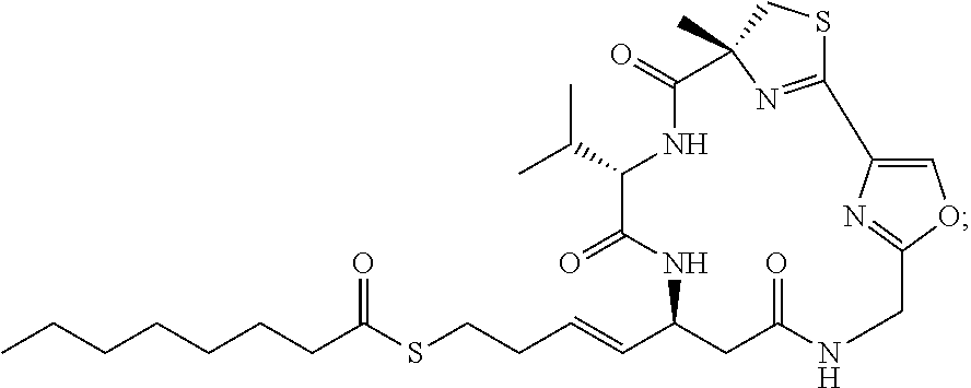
CCCCCCCC(SCCC=CC1CC(=O)NCC2=NC(=CO2)C2=NC(C)(C(=O)NC(C(C)C)C(=O)N1)CS2)=O
